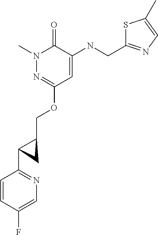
N1(C)N=C(OCC2CC2C2=NC=C(F)C=C2)C=C(NCC2=NC=C(C)S2)C1=O
